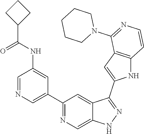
C1(C2=CN=CC(NC(C3CCC3)=O)=C2)=NC=C2C(=C1)C(C1=CC3=C(N1)C=CN=C3N1CCCCC1)=NN2
